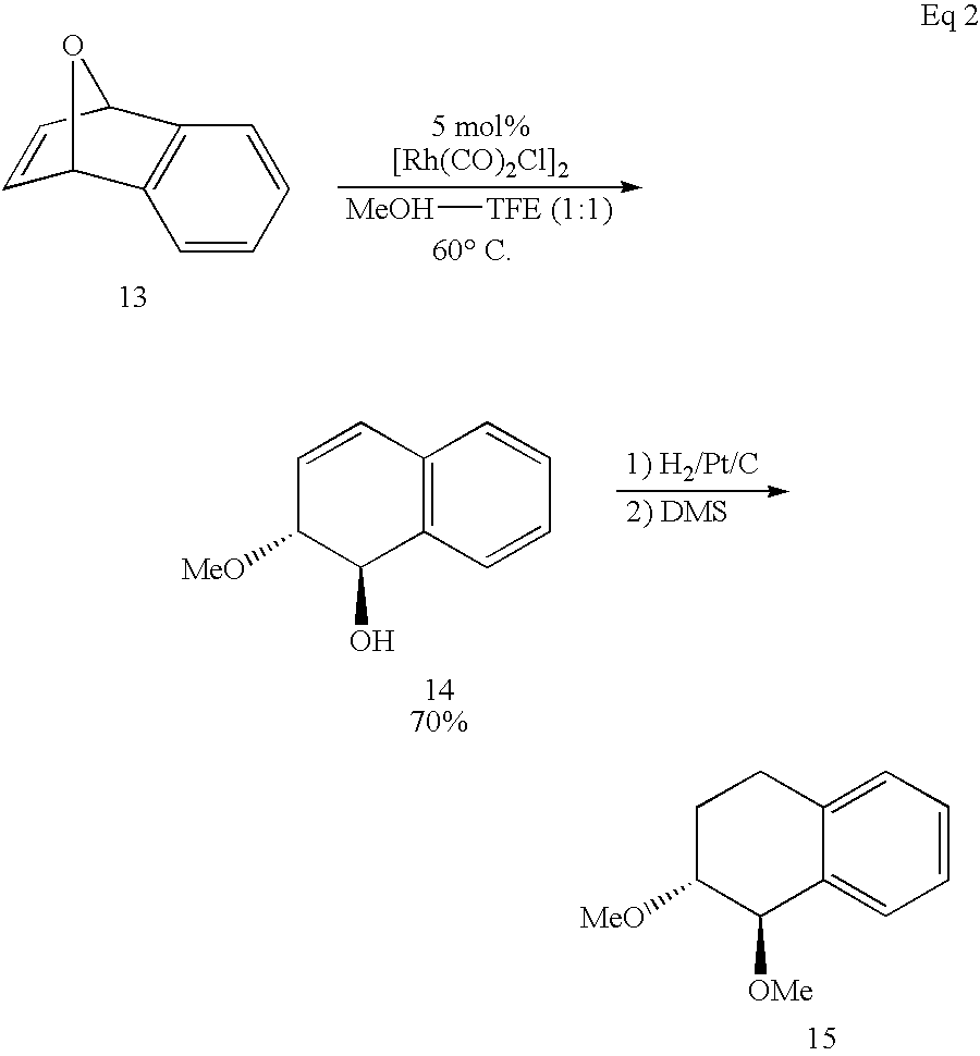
[MeOH][TFE (1:1)].C1=CC2C3=C(C1O2)C=CC=C3.C12=C(C=CC=C1)C(O)C([MeO])C=C2.C12=CC=CC=C1C([OMe])C([MeO])CC2
